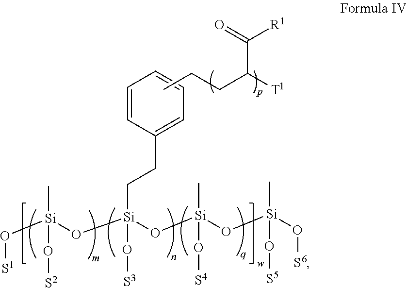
O([Si](C)(O[Si](O[Si](O[Si](O[S6])(C)O[S5])(C)O[S4])(CCC1=CC=CC=C1)O[S3])O[S2])[S1].CCCC([T1])C(=O)[R1]
